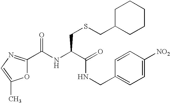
C(NC(C(=O)NCC1=CC=C([NO2])C=C1)CSCC1CCCCC1)(=O)C1=NC=C(C)O1
